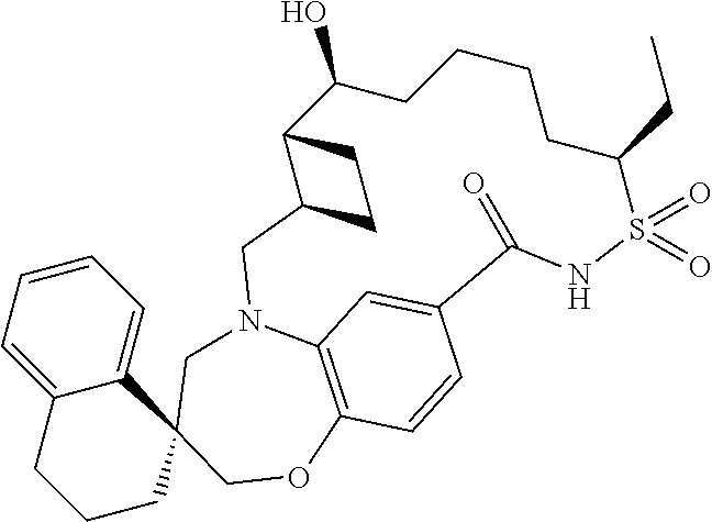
C1=CC=C2C(=C1)C1(CCC2)COC2=C3N(C1)CC1C(C(O)CCCCC(CC)S(=O)(=O)NC(=O)C(=C3)C=C2)CC1
